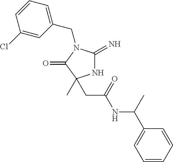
N1C(=N)N(CC2=CC=CC(Cl)=C2)C(=O)C1(C)CC(NC(C1=CC=CC=C1)C)=O
